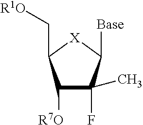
C1([R7O])C(F)(C)C([Base])[X]C1C[R1O]
